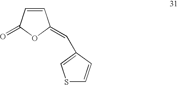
C1=CC(=O)OC1=CC1=CSC=C1
